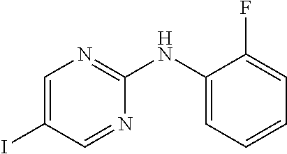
C1(NC2=NC=C(I)C=N2)=CC=CC=C1F
